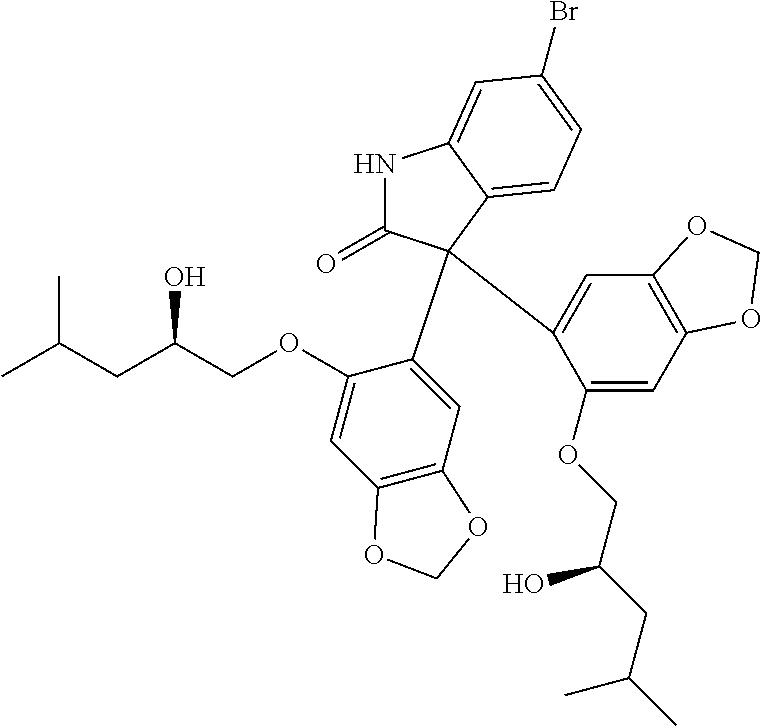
C1(OCC(CC(C)C)O)=CC2=C(C=C1C1(C3=CC4=C(C=C3OCC(CC(C)C)O)OCO4)C(=O)NC3=CC(Br)=CC=C31)OCO2
